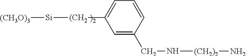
C1=C(CN[(CH2)2]N)C=CC=C1[(CH2][Si][(CH3O)3].[)2]
